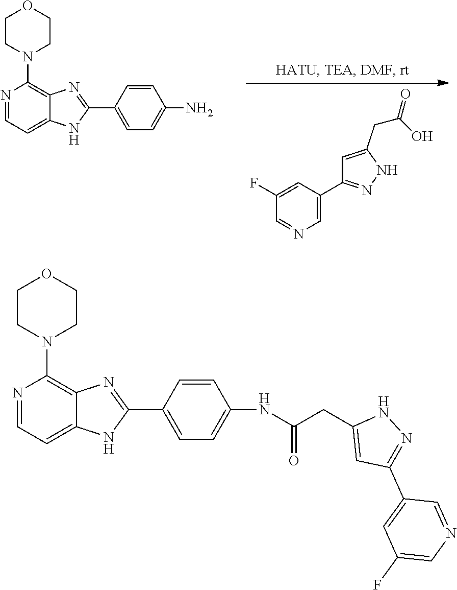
N1=CC=C2C(=C1N1CCOCC1)N=C(C1=CC=C(N)C=C1)N2.C1=C(C2=NNC(CC(=O)O)=C2)C=C(F)C=N1.N1=CC=C2C(=C1N1CCOCC1)N=C(C1=CC=C(NC(CC3=CC(C4=CC(F)=CN=C4)=NN3)=O)C=C1)N2
